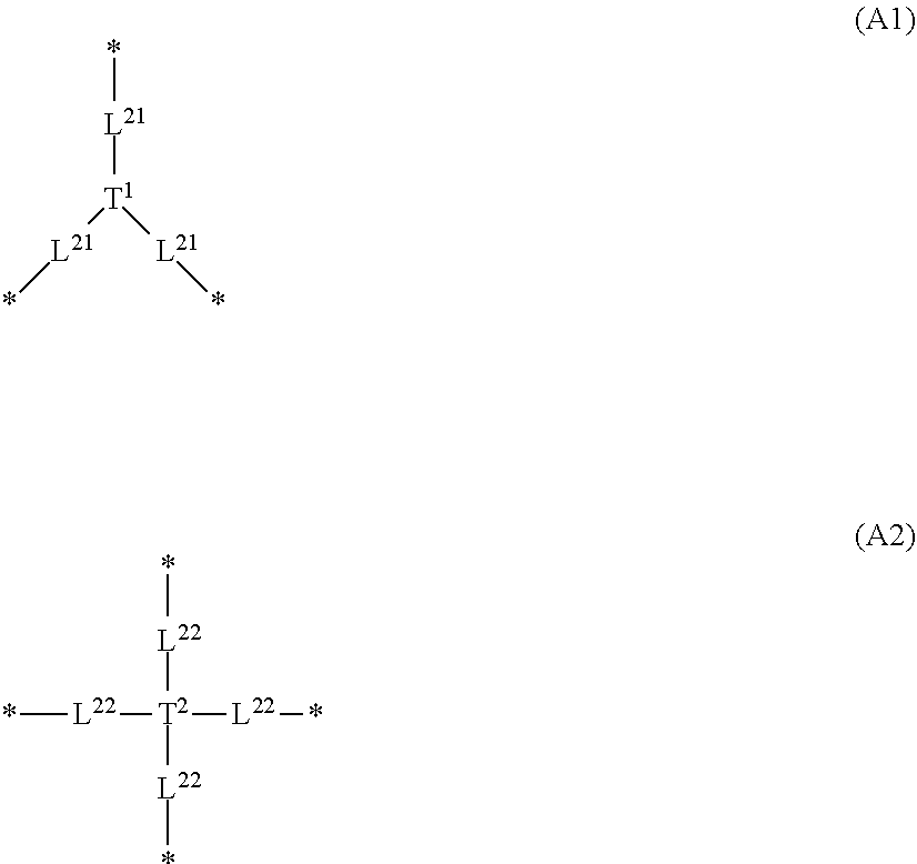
*[L21][T1]([L21]*)[L21]*.*[L22][T2]([L22]*)([L22]*)[L22]*
